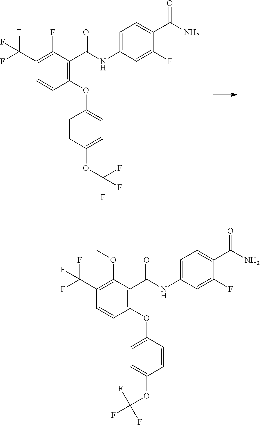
C1(C(F)(F)F)=C(F)C(C(=O)NC2=CC=C(C(N)=O)C(F)=C2)=C(OC2=CC=C(OC(F)(F)F)C=C2)C=C1.C1(C(F)(F)F)=C(OC)C(C(=O)NC2=CC=C(C(N)=O)C(F)=C2)=C(OC2=CC=C(OC(F)(F)F)C=C2)C=C1
